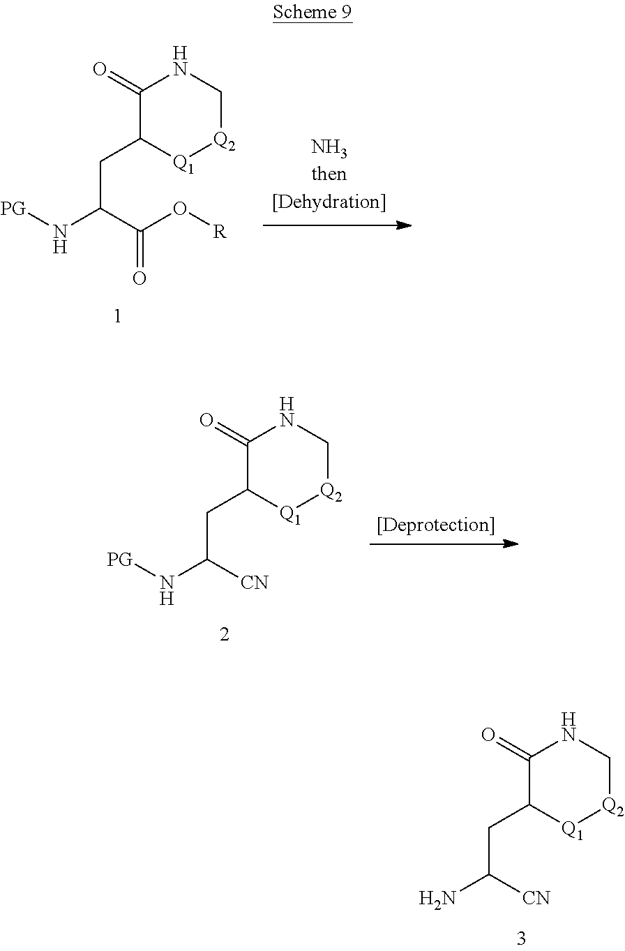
C1(=O)C(CC(N[PG])C(O[R])=O)[Q1][Q2]CN1.C1(=O)C(CC(N[PG])[CN])[Q1][Q2]CN1.C1(=O)C(CC(N)[CN])[Q1][Q2]CN1
